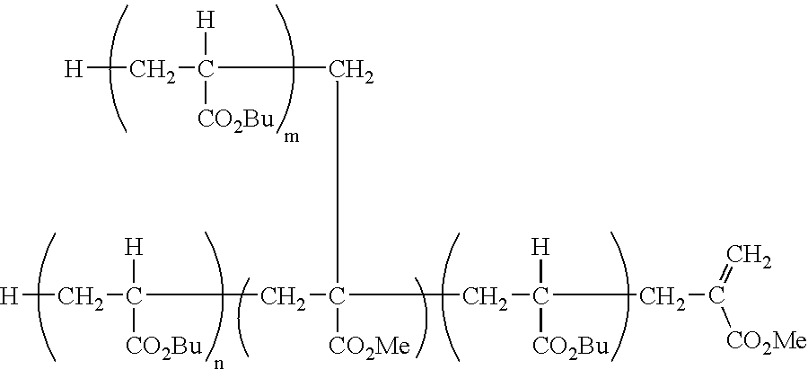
[H]CC([H])([CO2Bu])CC(CC(C[H])([H])[CO2Bu])([CO2Me])CC([H])([CO2Bu])CC(=C)[CO2Me]
